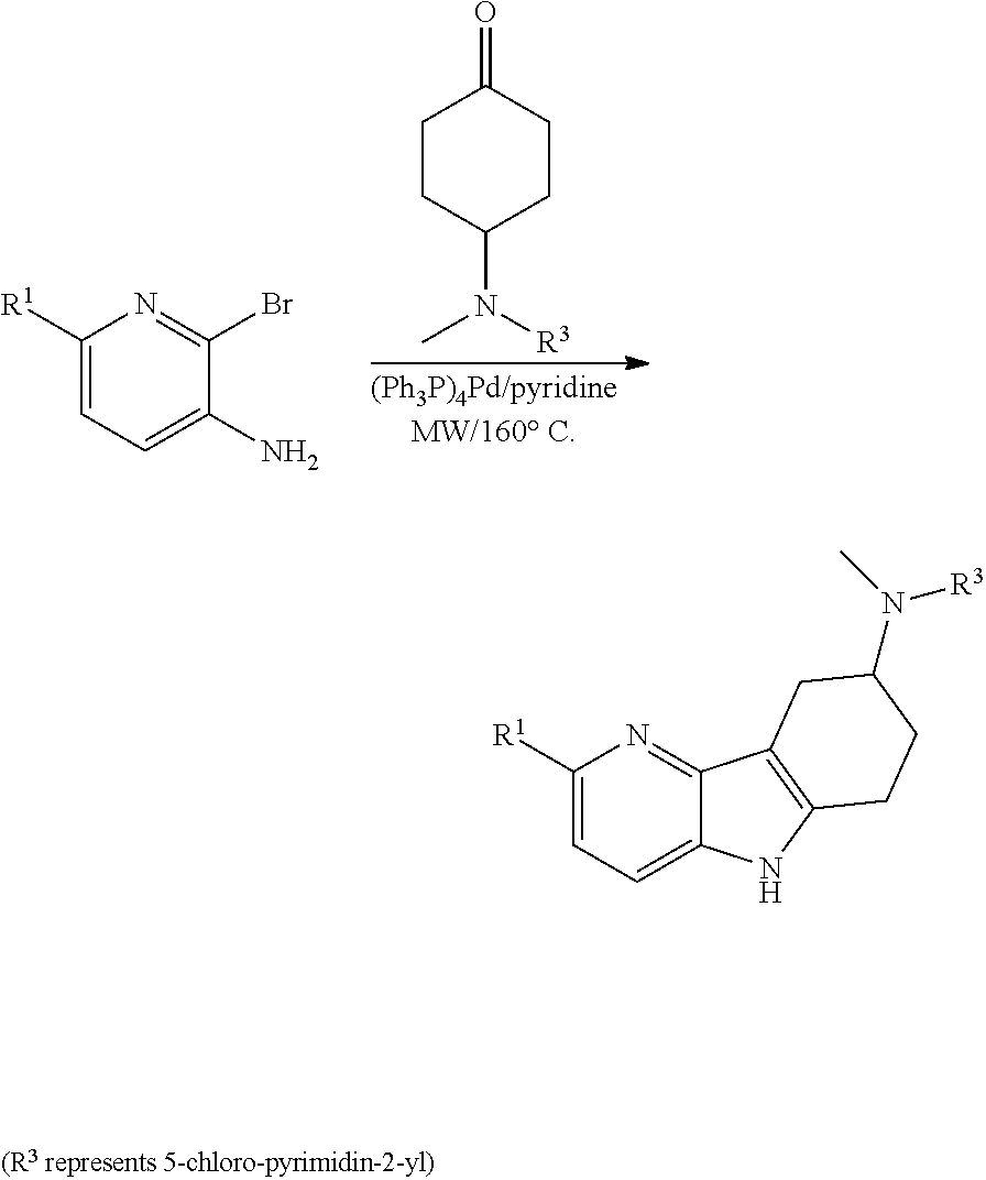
C1CC(N(C)[R3])CCC1=O.C1([R1])=CC=C(N)C(Br)=N1.C1([R1])=CC=C2C(=N1)C1=C(N2)CCC(N(C)[R3])C1
